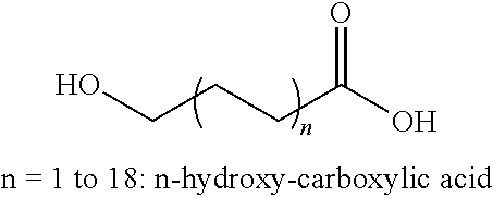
C(CCC(O)=O)O
